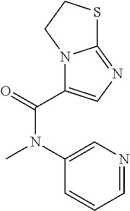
N12C(C(=O)N(C3=CN=CC=C3)C)=CN=C1SCC2
